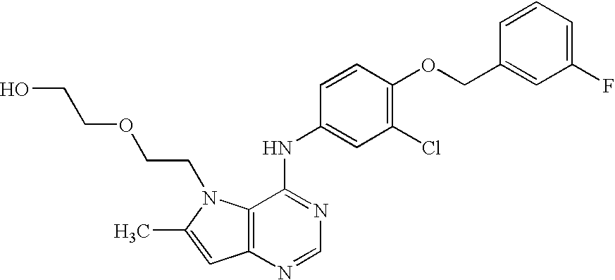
C12=C(N=CN=C1NC1=CC(Cl)=C(OCC3=CC(F)=CC=C3)C=C1)C=C(C)N2CCOCCO
